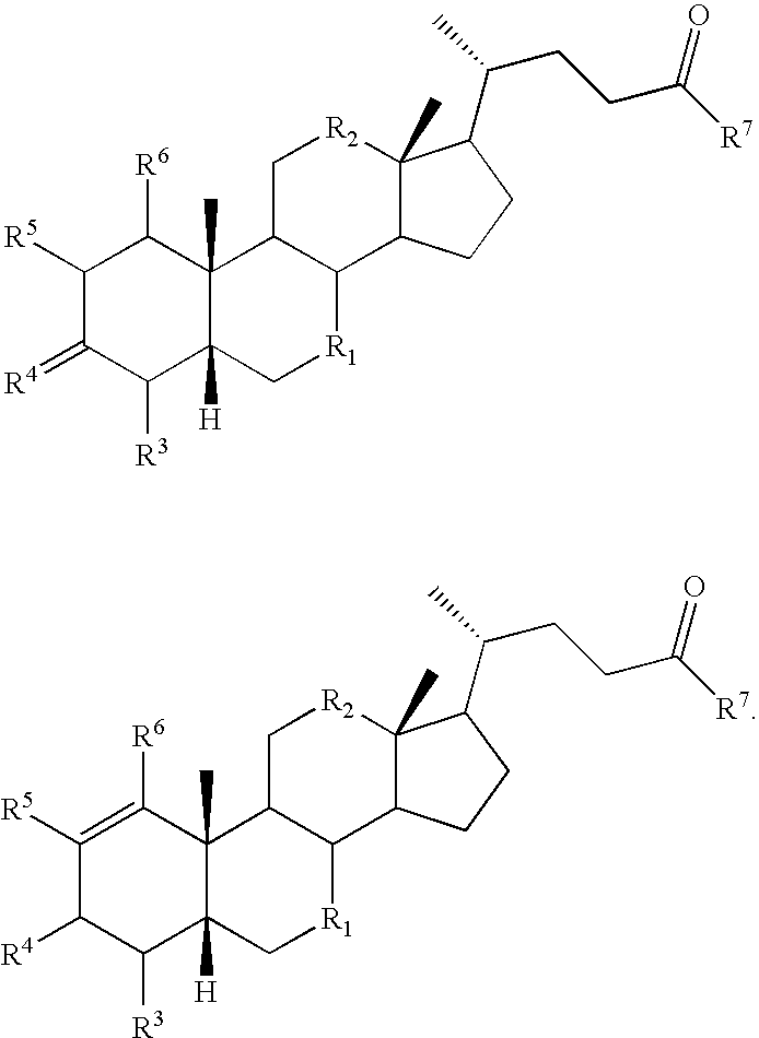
C1([R5])C(=[R4])C([R3])C2([H])C(C)(C1[R6])C1C([R1]C2)C2C(C)([R2]C1)C(C(CCC([R7])=O)C)CC2.C1([R5])=C([R6])C2(C)C([H])(C([R3])C1[R4])C[R1]C1C2C[R2]C2(C)C1CCC2C(CCC([R7])=O)C
